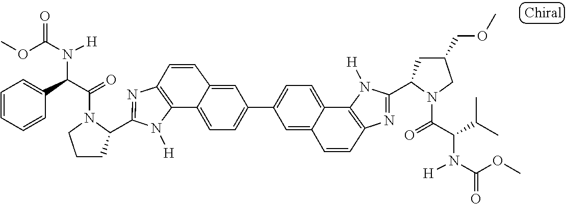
C12=C(N=C(C3CCCN3C(=O)C(C3=CC=CC=C3)N([H])C(OC)=O)N1[H])C=CC1=CC(C3=CC=C4C5=C(N=C(C6CC(COC)CN6C(=O)C(C(C)C)N([H])C(OC)=O)N5[H])C=CC4=C3)=CC=C21
